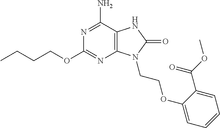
C1(N)=NC(OCCCC)=NC2=C1NC(=O)N2CCOC1=CC=CC=C1C(OC)=O
